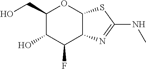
C1(CO)C(O)C(F)C2C(O1)SC(NC)=N2
